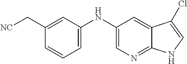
N(C1=CN=C2C(=C1)C(Cl)=CN2)C1=CC=CC(C[NC])=C1
